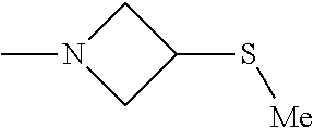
N1(C)CC(S[Me])C1
